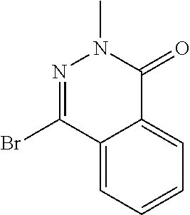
N1=C(Br)C2=CC=CC=C2C(=O)N1C
